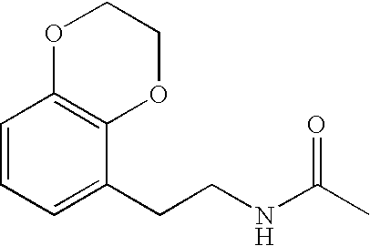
C1=CC=C(CCNC(C)=O)C2=C1OCCO2
